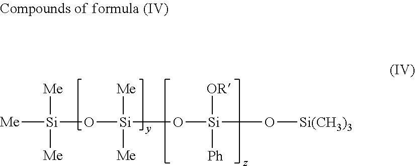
[Me][Si]([Me])([Me])O[Si]([Me])([Me])O[Si]([OR])([Ph])O[Si(CH3)3]
